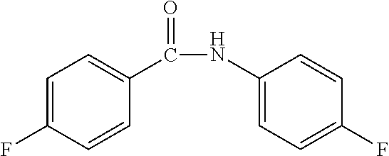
C1=C(F)C=CC(C(NC2=CC=C(F)C=C2)=O)=C1
